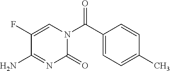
O=C(C1=CC=C(C)C=C1)N1C=C(F)C(N)=NC1=O
